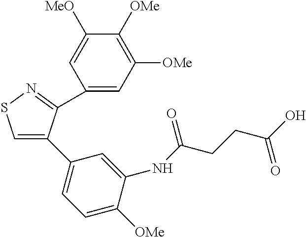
C1(C2=CSN=C2C2=CC([OMe])=C([OMe])C([MeO])=C2)=CC=C([OMe])C(NC(CCC(O)=O)=O)=C1
